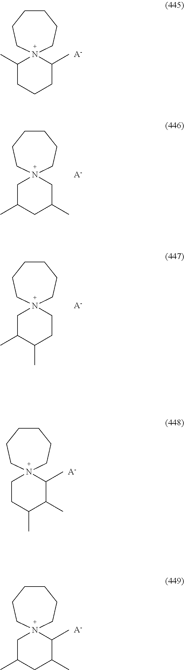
N12(C(C)CCCC1C)CCCCCC2.[A-].N12(CC(C)CC(C)C1)CCCCCC2.[A-].N12(CC(C)C(C)CC1)CCCCCC2.[A-].N12(CCC(C)C(C)C1C)CCCCCC2.[A-].N12(CC(C)CC(C)C1C)CCCCCC2.[A-]
